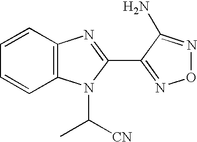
C1=CC2=C(C=C1)N(C([CN])C)C(C1=NON=C1N)=N2
